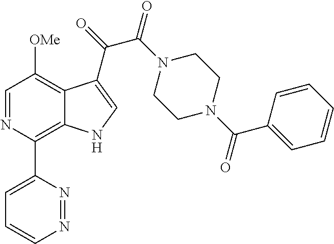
C1=NC(C2=CC=CN=N2)=C2C(=C1[OMe])C(C(=O)C(N1CCN(C(C3=CC=CC=C3)=O)CC1)=O)=CN2
